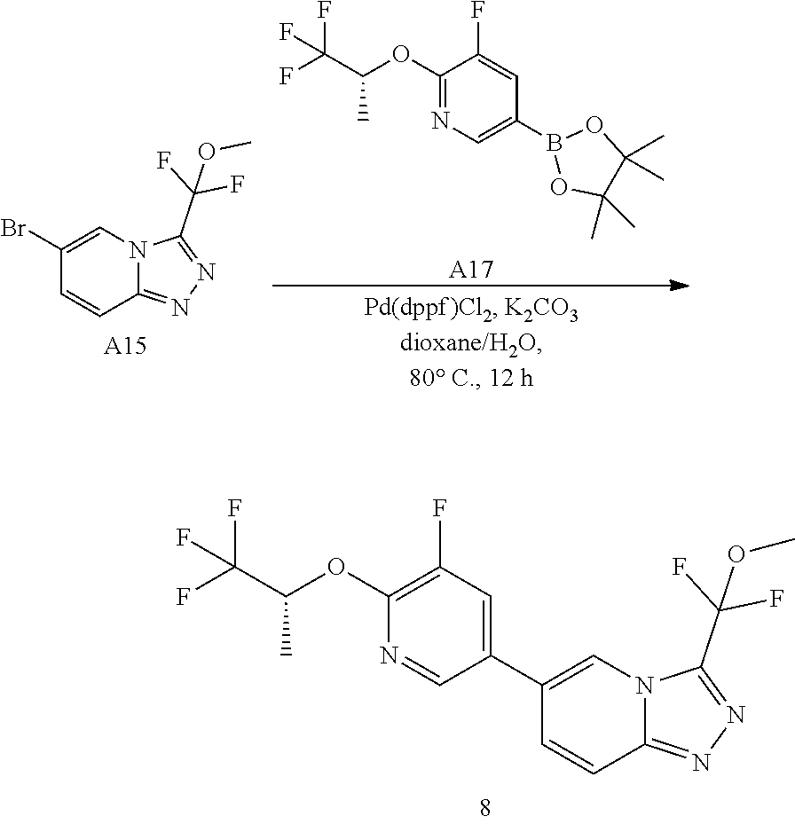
C1(OC(C(F)(F)F)C)=C(F)C=C(C2=CN3C(=NN=C3C(F)(F)OC)C=C2)C=N1.C1(Br)=CN2C(=NN=C2C(F)(F)OC)C=C1.[A15].C1(OC(C(F)(F)F)C)=NC=C(B2OC(C)(C)C(C)(C)O2)C=C1F.[A17]
